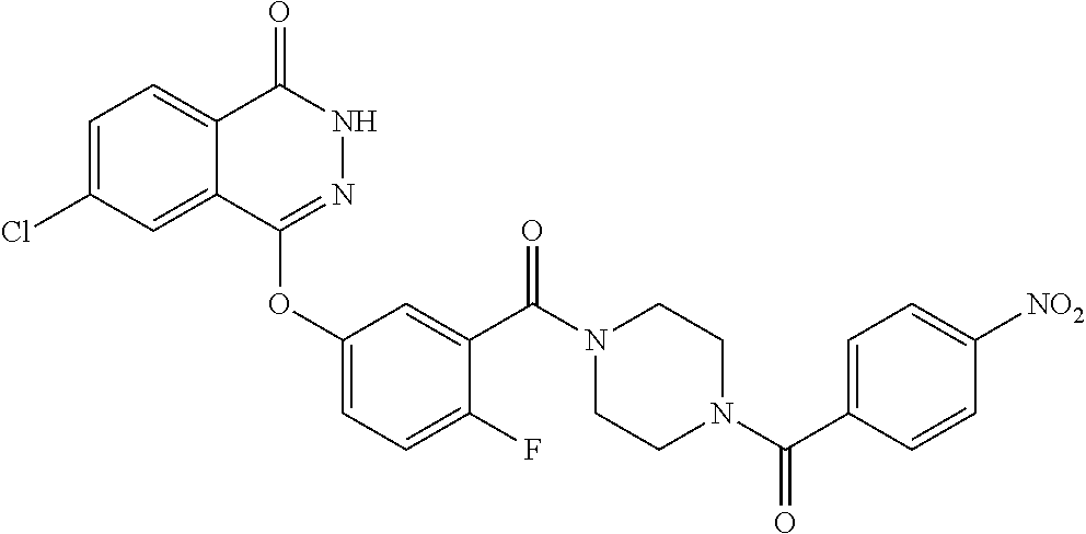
C1=C(Cl)C=C2C(=C1)C(=O)NN=C2OC1=CC=C(F)C(C(N2CCN(C(C3=CC=C([NO2])C=C3)=O)CC2)=O)=C1
